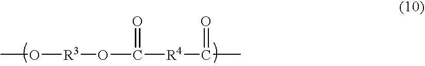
CO[R3]OC([R4]C(C)=O)=O
